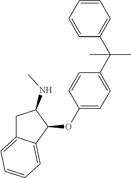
C1=CC=CC(C(C2=CC=C(OC3C(NC)CC4=CC=CC=C34)C=C2)(C)C)=C1
